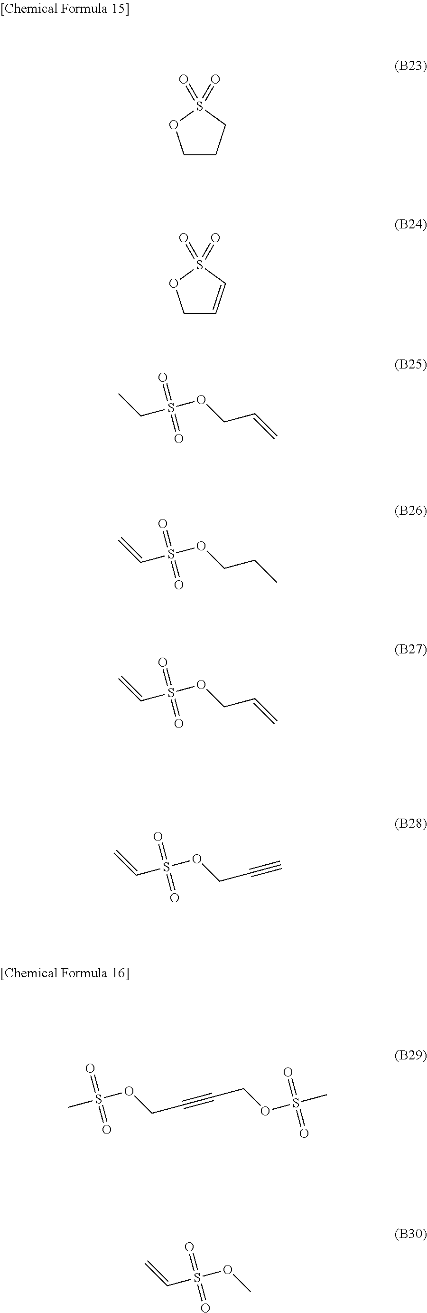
C1CCS(=O)(=O)O1.C1C=CS(=O)(=O)O1.C(S(=O)(OCC=C)=O)C.C(S(=O)(OCCC)=O)=C.C(S(=O)(OCC=C)=O)=C.C(S(=O)(OCC#C)=O)=C.CS(=O)(=O)OCC#CCOS(=O)(=O)C.C(S(=O)(OC)=O)=C
